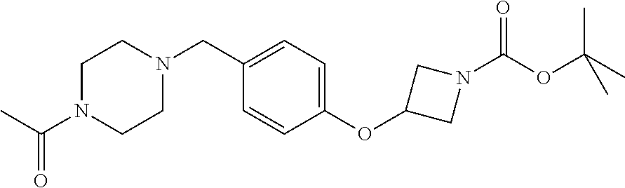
N1(CC2=CC=C(OC3CN(C(OC(C)(C)C)=O)C3)C=C2)CCN(C(=O)C)CC1
